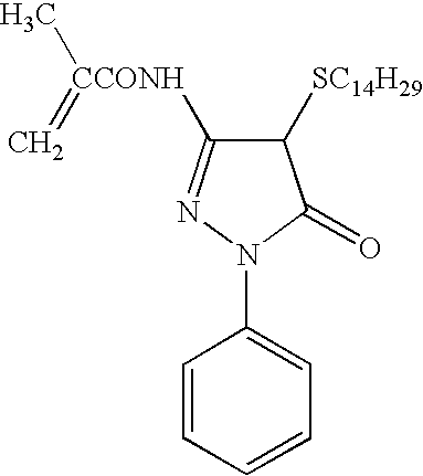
C1(N2C(=O)C([SC14H29])C([CCONH](=C)C)=N2)=CC=CC=C1
